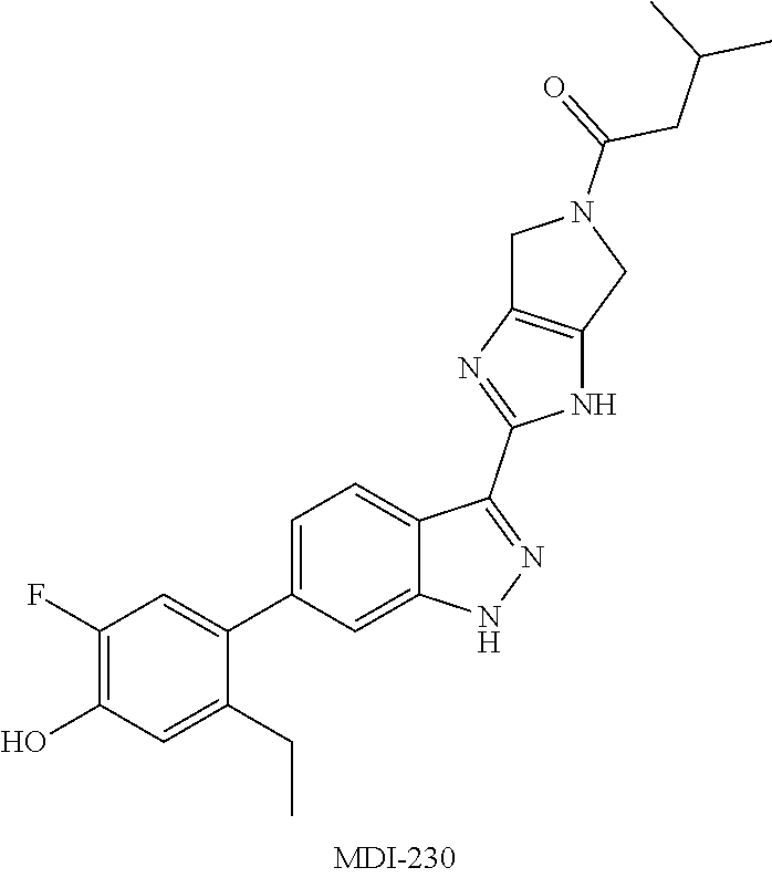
C1(F)=C(O)C=C(CC)C(C2=CC=C3C(=C2)NN=C3C2=NC3=C(N2)CN(C(CC(C)C)=O)C3)=C1
